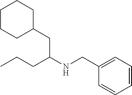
C1(CNC(CCC)CC2CCCCC2)=CC=CC=C1
